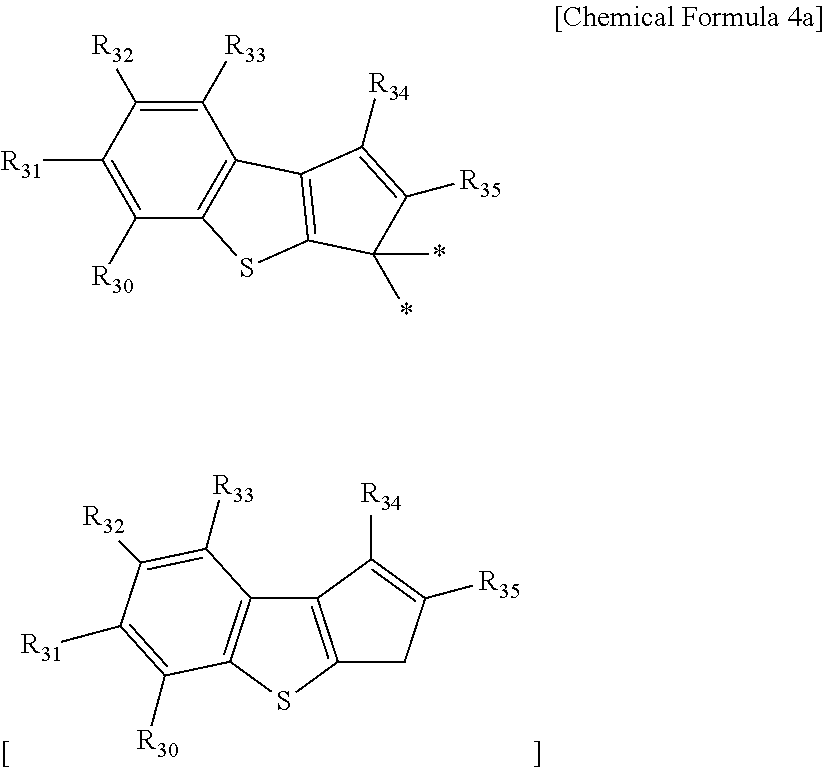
C1([R33])=C([R32])C([R31])=C([R30])C2=C1C1=C(S2)CC([R35])=C1[R34].C1([R33])=C([R32])C([R31])=C([R30])C2=C1C1=C(S2)C(*)(*)C([R35])=C1[R34]
